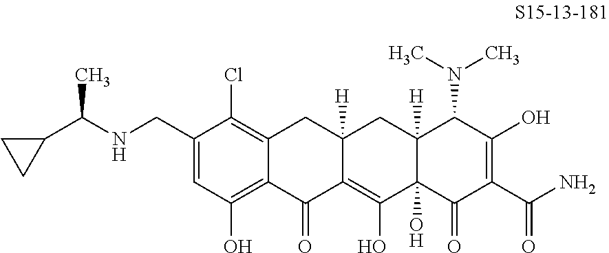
N(CC1=CC(O)=C2C(=C1Cl)CC1([H])C(=C(O)C3(O)C([H])(C1)C(N(C)C)C(O)=C(C(N)=O)C3=O)C2=O)C(C1CC1)C
